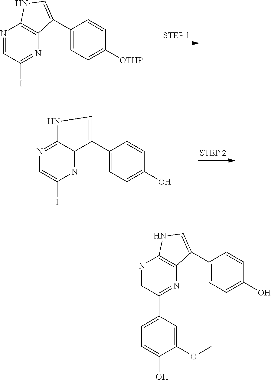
N1=C2C(=NC=C1I)NC=C2C1=CC=C(O)C=C1.N1=C(I)C=NC2=C1C(C1=CC=C([OTHP])C=C1)=CN2.N1=C(C2=CC=C(O)C(OC)=C2)C=NC2=C1C(C1=CC=C(O)C=C1)=CN2
